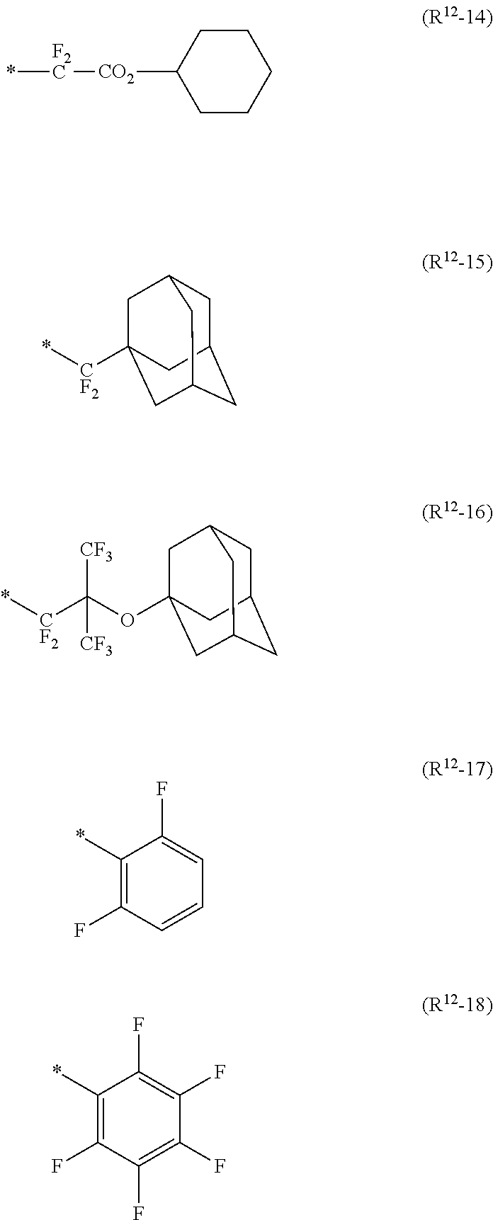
C1([CO2][F2C]*)CCCCC1.C1C2CC3CC([CF2]*)(CC1C3)C2.C1C2CC3CC(OC([CF2]*)([CF3])[CF3])(CC1C3)C2.C1(*)=C(F)C=CC=C1F.C1(*)=C(F)C(F)=C(F)C(F)=C1F
